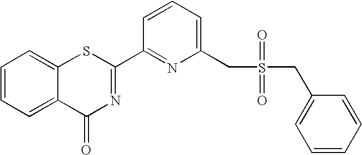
C1=CC(C2=NC(=O)C3=CC=CC=C3S2)=NC(CS(CC2=CC=CC=C2)(=O)=O)=C1
